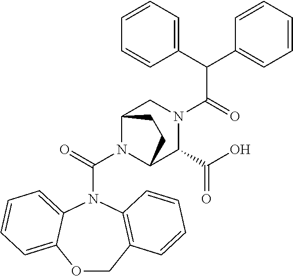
N1(C(N2C3C(C(O)=O)N(C(C(C4=CC=CC=C4)C4=CC=CC=C4)=O)CC2CC3)=O)C2=CC=CC=C2OCC2=C1C=CC=C2
